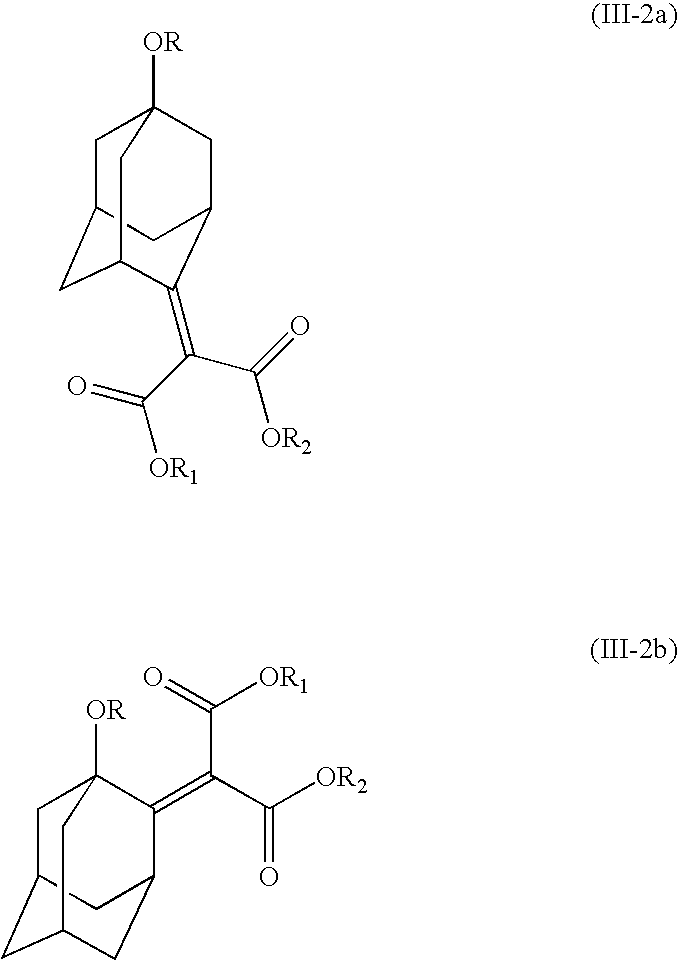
C1C2CC3C(=C(C(=O)[OR1])C(=O)[OR2])C(CC1([OR])C3)C2.C1C2CC3CC(C(=C(C([OR2])=O)C([OR1])=O)C1([OR])C3)C2
